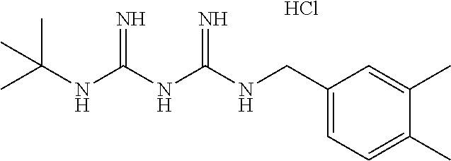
C(C1=CC=C(C)C(C)=C1)NC(NC(NC(C)(C)C)=N)=N.Cl
